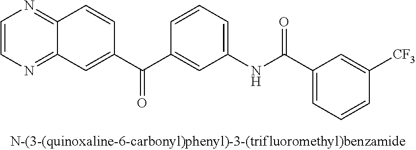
C1=CN=C2C(=N1)C=CC(C(C1=CC(NC(C3=CC=CC([CF3])=C3)=O)=CC=C1)=O)=C2
